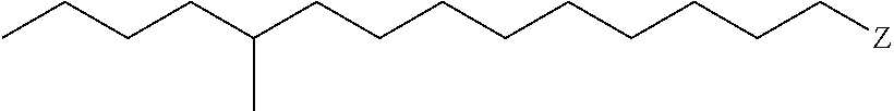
C(CCCCC[Z])CCCC(CCCC)C
